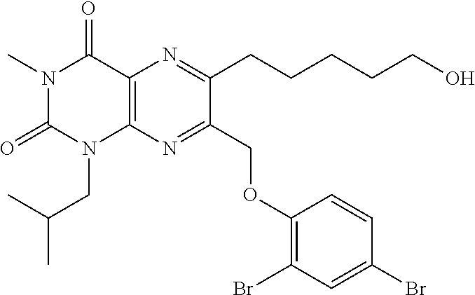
C12=C(N=C(COC3=C(Br)C=C(Br)C=C3)C(CCCCCO)=N1)N(CC(C)C)C(=O)N(C)C2=O
